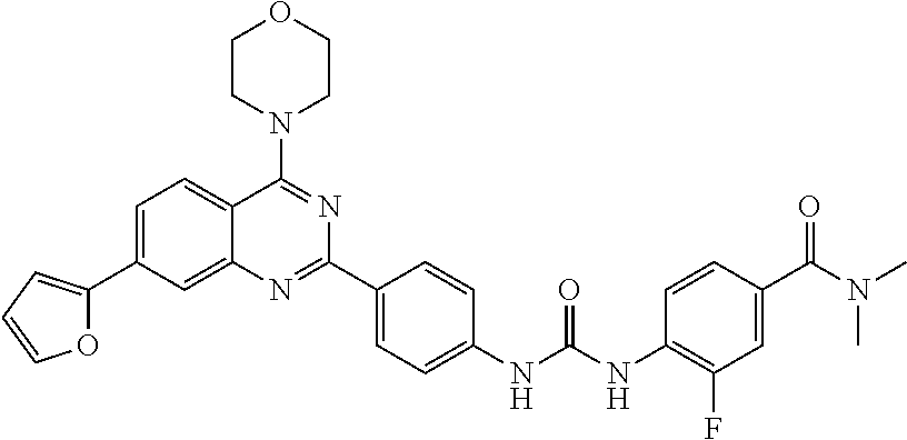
C1=C(C2=CC=CO2)C=C2C(=C1)C(N1CCOCC1)=NC(C1=CC=C(NC(NC3=C(F)C=C(C(N(C)C)=O)C=C3)=O)C=C1)=N2
